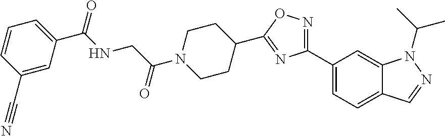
C(N1CCC(C2=NC(C3=CC=C4C(=C3)N(C(C)C)N=C4)=NO2)CC1)(CNC(=O)C1=CC=CC(C#N)=C1)=O
